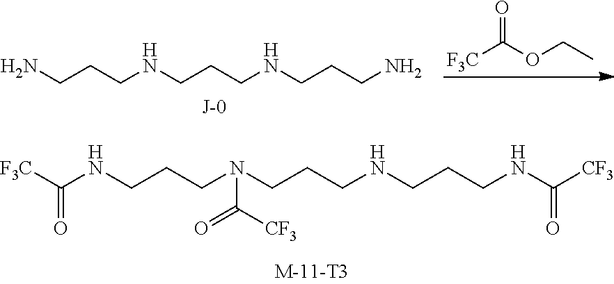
NCCCNCCCNCCCN.[F3C]C(OCC)=O.N(CCCN(CCCNCCCNC([CF3])=O)C([CF3])=O)C([F3C])=O
